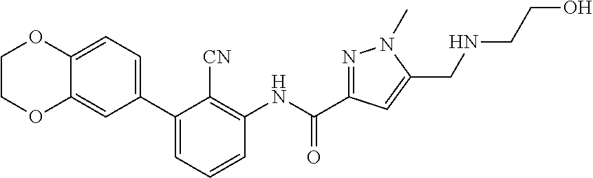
C1(C2=CC=C3C(=C2)OCCO3)=CC=CC(NC(C2=NN(C)C(CNCCO)=C2)=O)=C1[CN]
